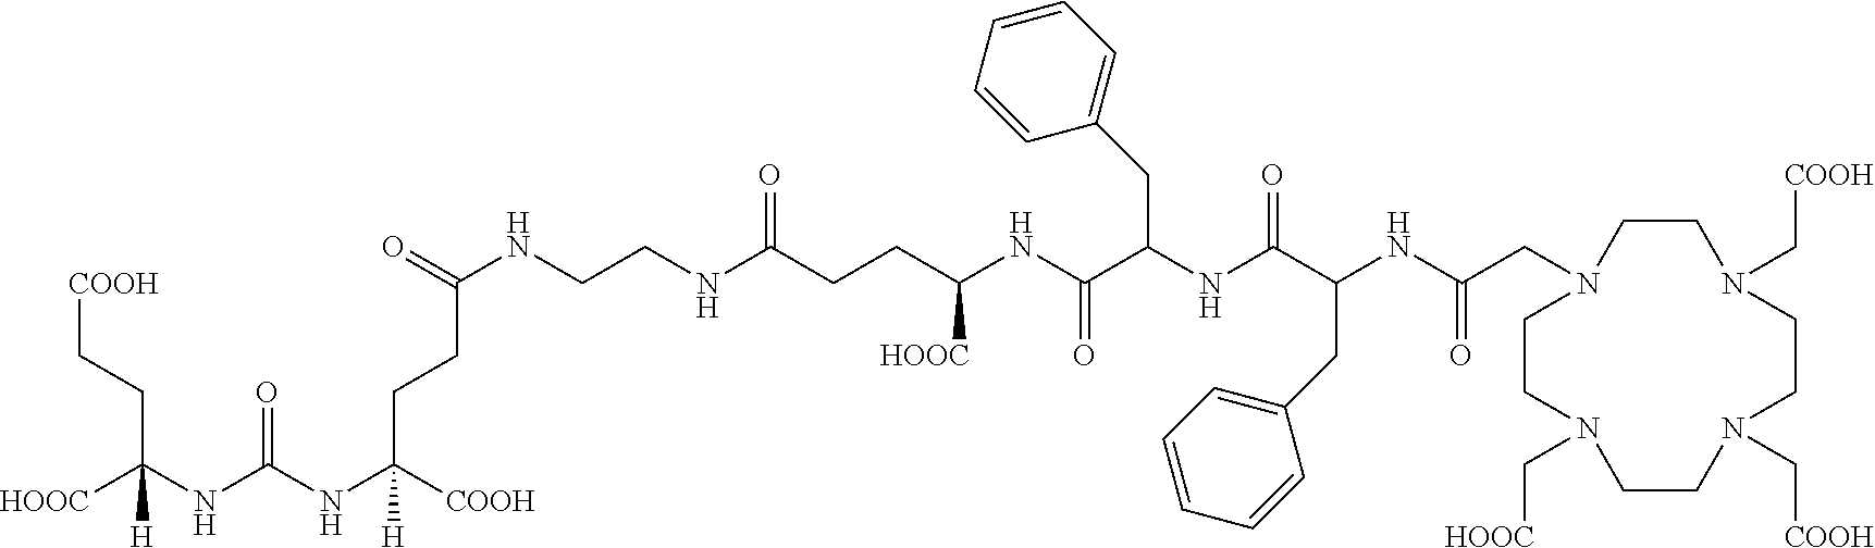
[COOH]CCC(NC(NC([COOH])(CCC(NCCNC(CCC(NC(C(NC(C(NC(CN1CCN(C[HOOC])CCN(C[COOH])CCN(C[COOH])CC1)=O)CC1=CC=CC=C1)=O)CC1=CC=CC=C1)=O)[HOOC])=O)=O)[H])=O)([HOOC])[H]
